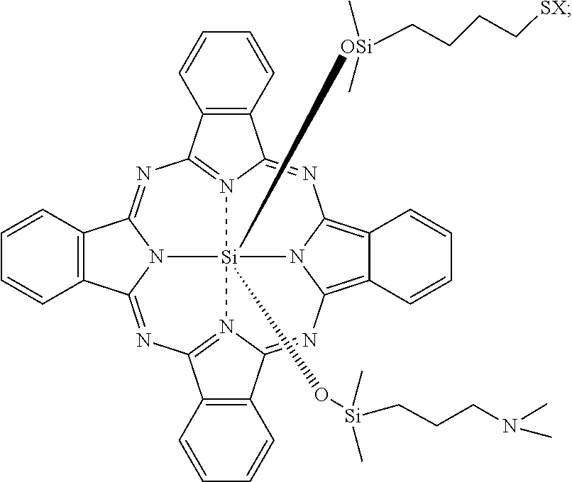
N1=C2N3=C(N=C4C5=C(C=CC=C5)C5=NC6=N7[Si]3(O[Si](C)(CCCN(C)C)C)([OSi](C)(C)CCCC[SX])(N3C1=C1C=CC=CC1=C3N=C7C1=C6C=CC=C1)N54)C1=C2C=CC=C1
